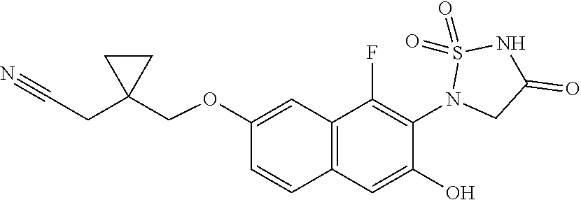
C12=C(C=C(O)C(N3CC(=O)NS3(=O)=O)=C1F)C=CC(OCC1(CC#N)CC1)=C2
